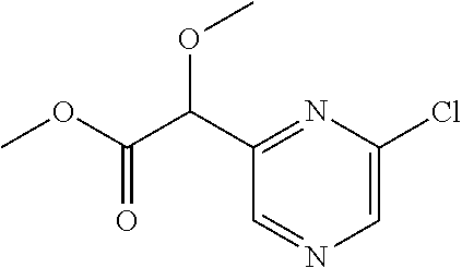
C1=C(Cl)N=C(C(C(OC)=O)OC)C=N1
